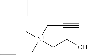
C#CC[N+](CC#C)(CC#C)CCO
